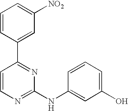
C1=CC(C2=NC(NC3=CC(O)=CC=C3)=NC=C2)=CC([NO2])=C1
